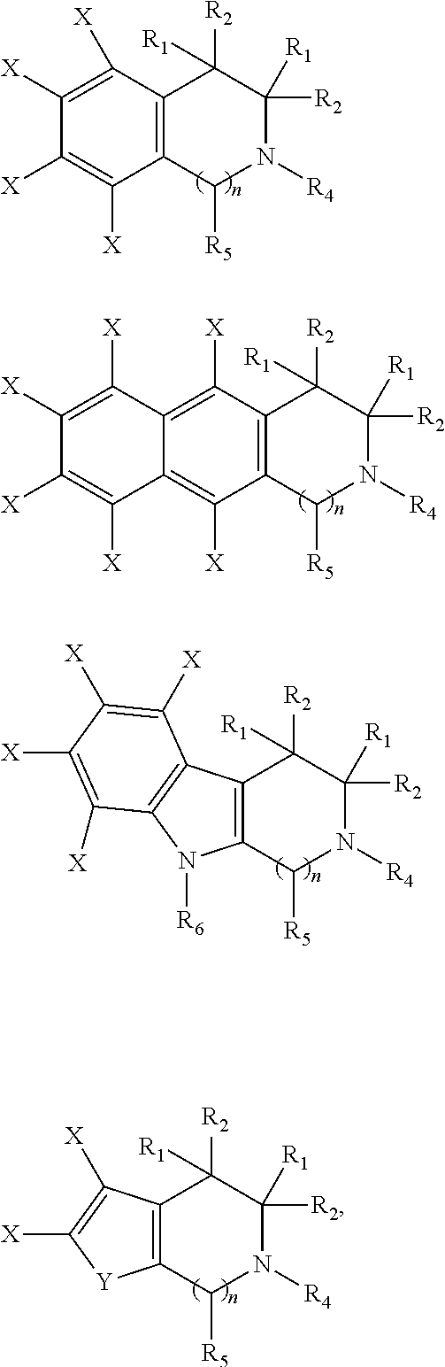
C1([X])=C([X])C2=C(C([X])=C1[X])C([R5])N([R4])C([R2])([R1])C2([R2])[R1].C12=C([X])C3=C(C([X])=C1C([X])=C([X])C([X])=C2[X])C([R5])N([R4])C([R2])([R1])C3([R2])[R1].C12=C(C([R2])([R1])C([R2])([R1])N([R4])C1[R5])C1=C(N2[R6])C([X])=C([X])C([X])=C1[X].C12=C(C([R2])([R1])C([R2])([R1])N([R4])C1[R5])C([X])=C([X])[Y]2
